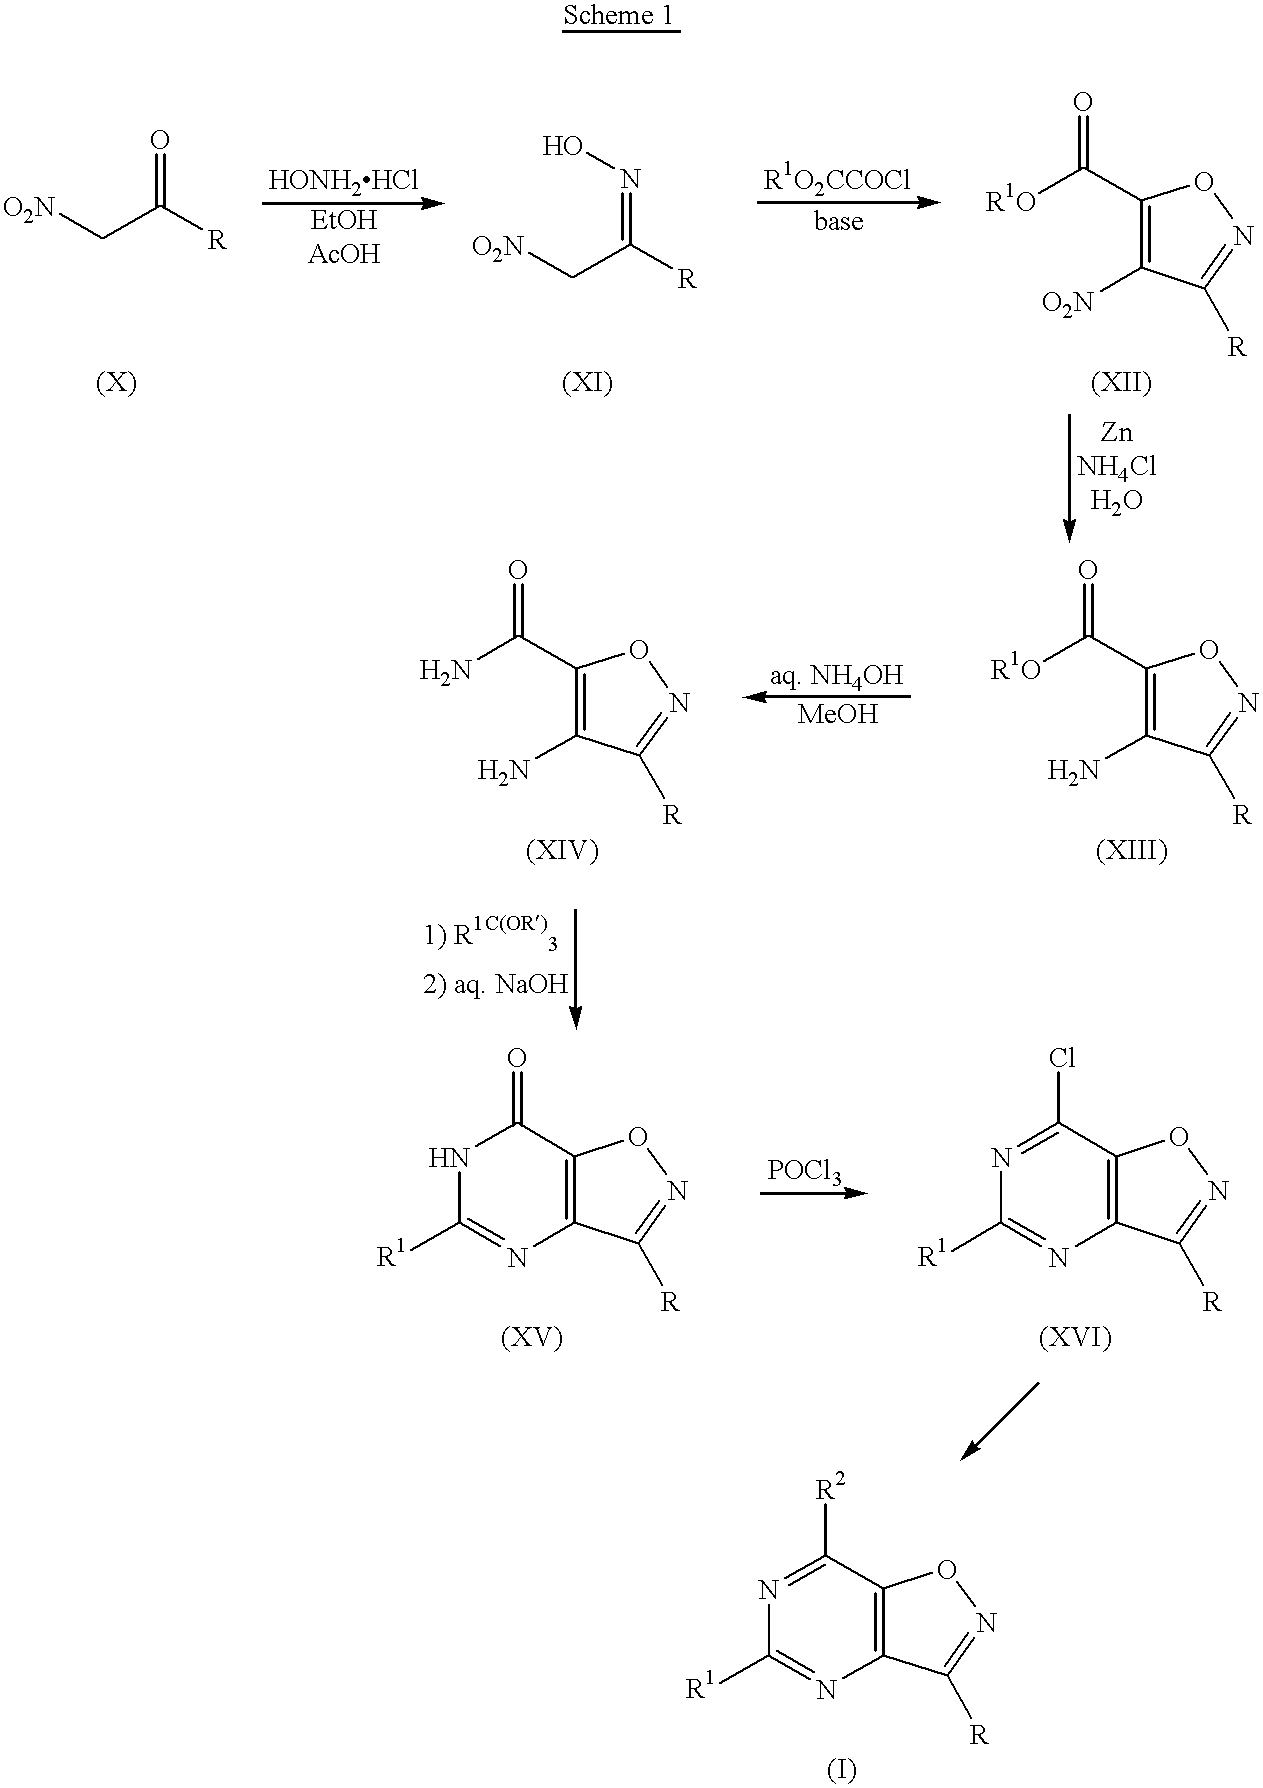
[O2N]CC([R])=O.[O2N]CC([R])=NO.[R1O]C(=O)C1=C([O2N])C([R])=NO1.[R1O]C(=O)C1=C(N)C([R])=NO1.NC(=O)C1=C(N)C([R])=NO1.N1C(=O)C2=C(C([R])=NO2)N=C1[R1].N1=C(Cl)C2=C(C([R])=NO2)N=C1[R1].N1=C([R2])C2=C(C([R])=NO2)N=C1[R1]
